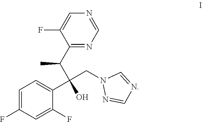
C1(C(C)C(CN2N=CN=C2)(C2=CC=C(F)C=C2F)O)=NC=NC=C1F
